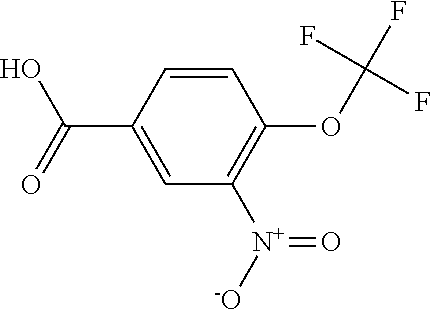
C1=C(C(=O)O)C=CC(OC(F)(F)F)=C1[N+]([-O])=O
